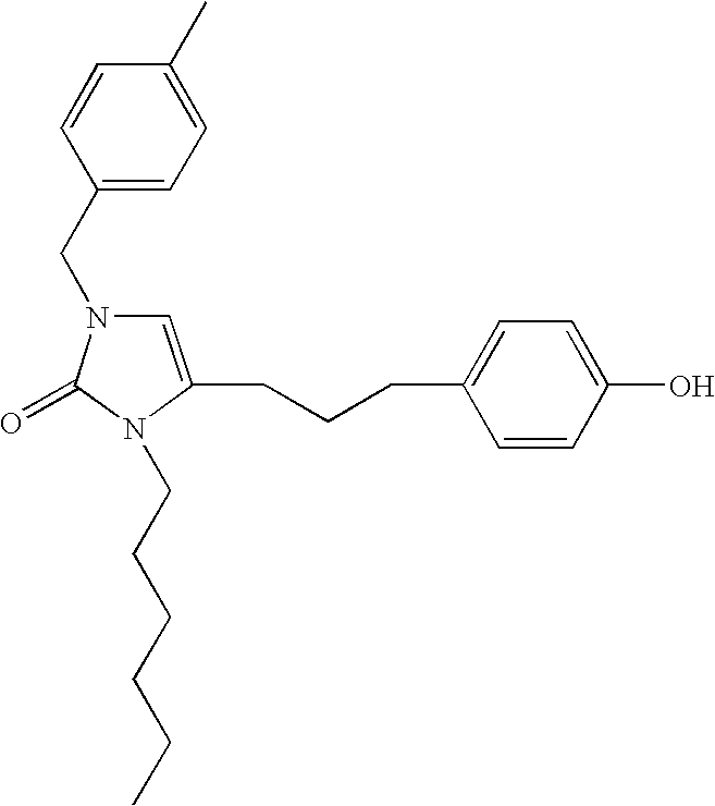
C1(CN2C=C(CCCC3=CC=C(O)C=C3)N(CCCCCC)C2=O)=CC=C(C)C=C1
